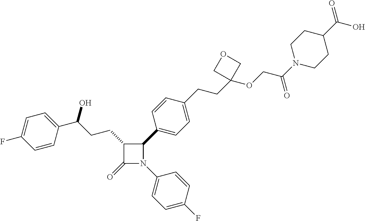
C1(=O)N(C2=CC=C(F)C=C2)C(C2=CC=C(CCC3(OCC(N4CCC(C(O)=O)CC4)=O)COC3)C=C2)C1CCC(O)C1=CC=C(F)C=C1
